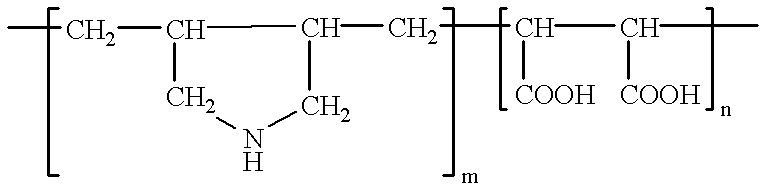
C1NCC(CC([COOH])C([COOH])C)C1CC
